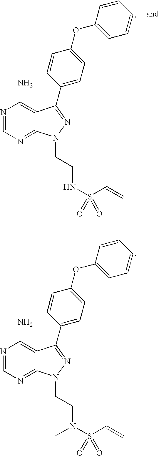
N1=CN=C2C(=C1N)C(C1=CC=C(OC3=CC=CC=C3)C=C1)=NN2CCN(S(C=C)(=O)=O)C.N1=CN=C2C(=C1N)C(C1=CC=C(OC3=CC=CC=C3)C=C1)=NN2CCNS(C=C)(=O)=O
